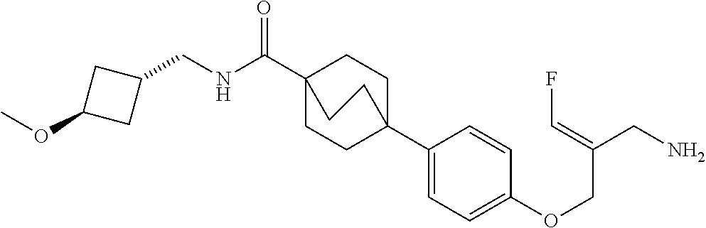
N(C(C12CCC(C3=CC=C(OCC(CN)=CF)C=C3)(CC1)CC2)=O)CC1CC(OC)C1
